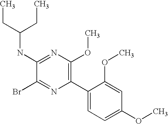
C1(NC(CC)CC)=NC(OC)=C(C2=CC=C(OC)C=C2OC)N=C1Br
